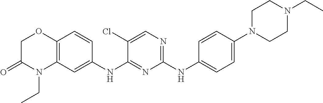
C1(NC2=CC=C(N3CCN(CC)CC3)C=C2)=NC=C(Cl)C(NC2=CC3=C(C=C2)OCC(=O)N3CC)=N1
